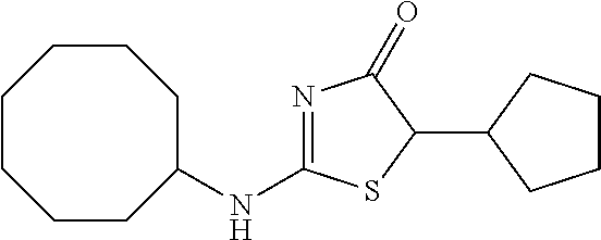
C1CC(NC2=NC(=O)C(C3CCCC3)S2)CCCCC1
